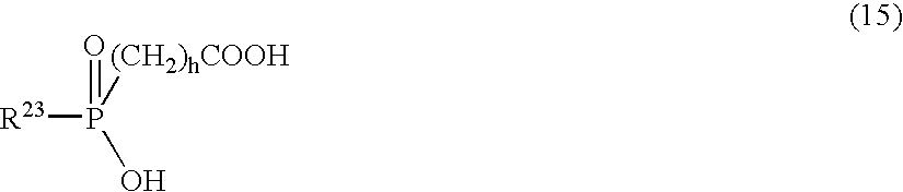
[R23]P(O)([(CH2)hCOOH])=O
